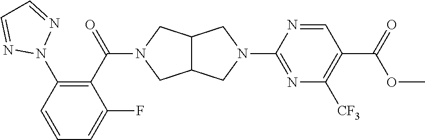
C12C(CN(C(C3=C(N4N=CC=N4)C=CC=C3F)=O)C1)CN(C1=NC([CF3])=C(C(=O)OC)C=N1)C2
